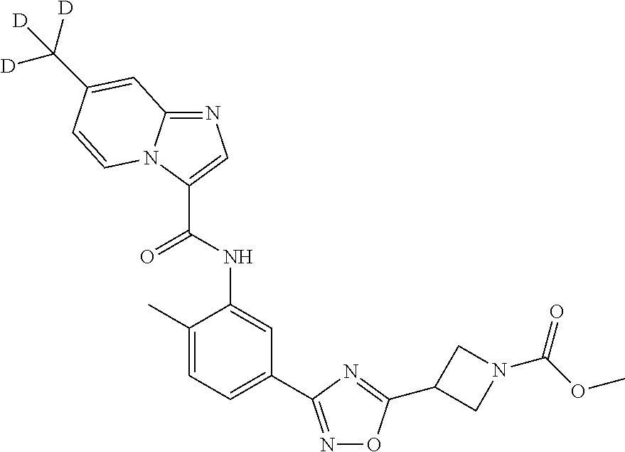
N1=C(C2=CC=C(C)C(NC(=O)C3=CN=C4N3C=CC(C([D])([D])[D])=C4)=C2)N=C(C2CN(C(=O)OC)C2)O1
